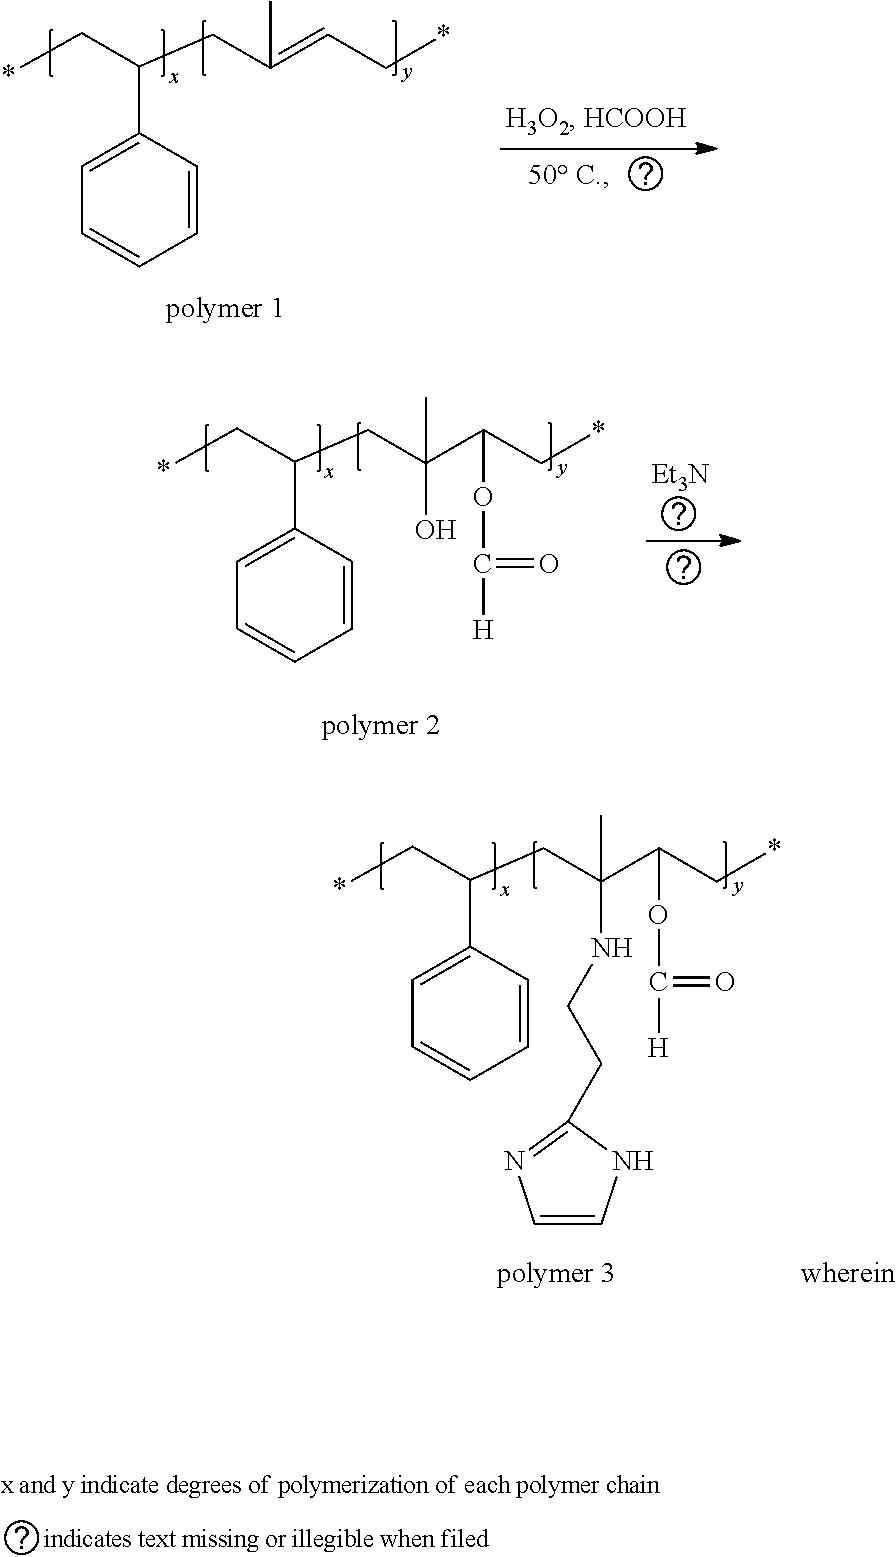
C1=CC(C(C*)CC(=CC*)C)=CC=C1.[Et3N].C1=CC(C(C*)CC(C(C*)OC(=O)[H])(C)O)=CC=C1.C1=CC(C(C*)CC(C(C*)OC(=O)[H])(C)NCCC2=NC=CN2)=CC=C1
